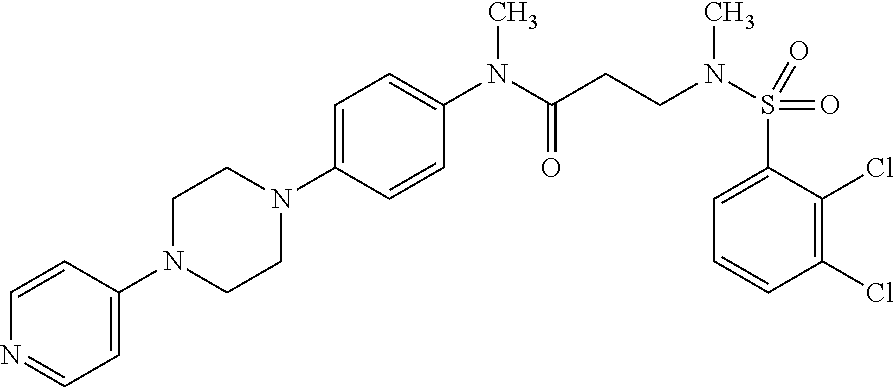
C1(N2CCN(C3=CC=NC=C3)CC2)=CC=C(N(C(CCN(S(=O)(=O)C2=CC=CC(Cl)=C2Cl)C)=O)C)C=C1
